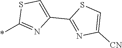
*C1=NC(C2=NC([CN])=CS2)=CS1
